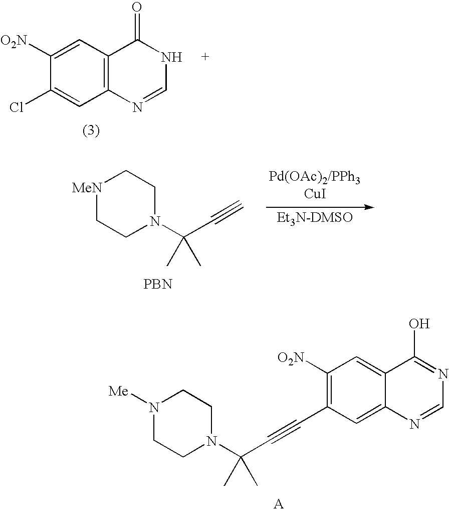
C12=C(C=C([O2N])C(Cl)=C1)C(=O)NC=N2.N1([Me])CCN(C(C)(C#CC2=C([O2N])C=C3C(=C2)N=CN=C3O)C)CC1.[MeN]1CCN(C(C)(C#C)C)CC1.[PBN].[Pd(OAc)2/PPh3CuI]
